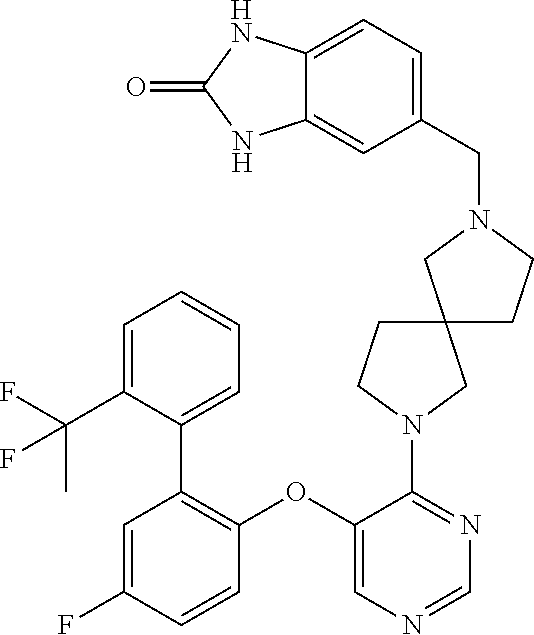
C1(OC2=C(C3=CC=CC=C3C(F)(C)F)C=C(F)C=C2)=CN=CN=C1N1CCC2(C1)CCN(CC1=CC=C3C(=C1)NC(=O)N3)C2
